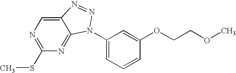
C12=CN=C(SC)N=C1N(C1=CC=CC(OCCOC)=C1)N=N2
